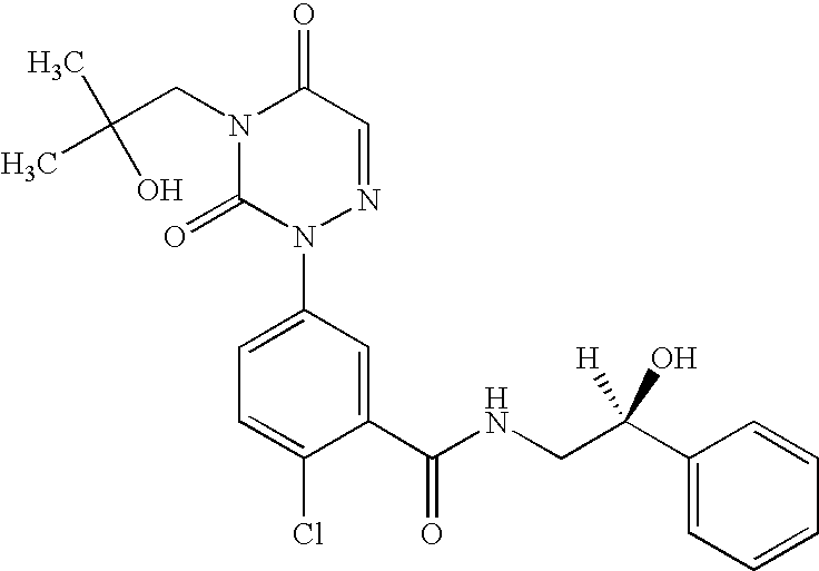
C(CN1C(=O)N(C2=CC=C(Cl)C(C(=O)NCC(C3=CC=CC=C3)(O)[H])=C2)N=CC1=O)(O)(C)C
